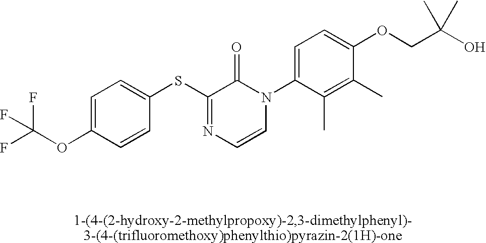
S(C1=NC=CN(C2=CC=C(OCC(O)(C)C)C(C)=C2C)C1=O)C1=CC=C(OC(F)(F)F)C=C1
